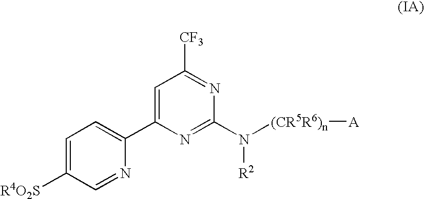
C1=C([R4O2S])C=NC(C2=CC([CF3])=NC(N([(CR5R6)n][A])[R2])=N2)=C1
